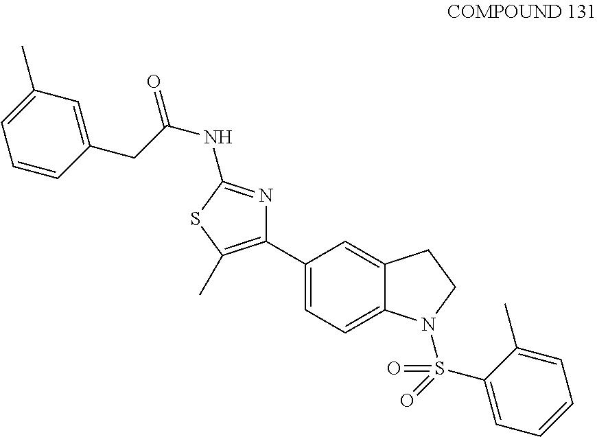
C1(C2=C(C)SC(NC(=O)CC3=CC(C)=CC=C3)=N2)=CC=C2C(=C1)CCN2S(C1=CC=CC=C1C)(=O)=O
